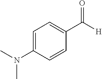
C1=C(N(C)C)C=CC(C([H])=O)=C1
